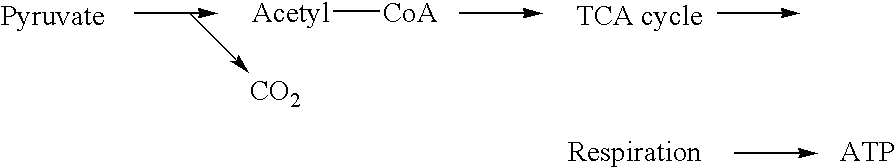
[Acetyl][CoA].[CO2]
